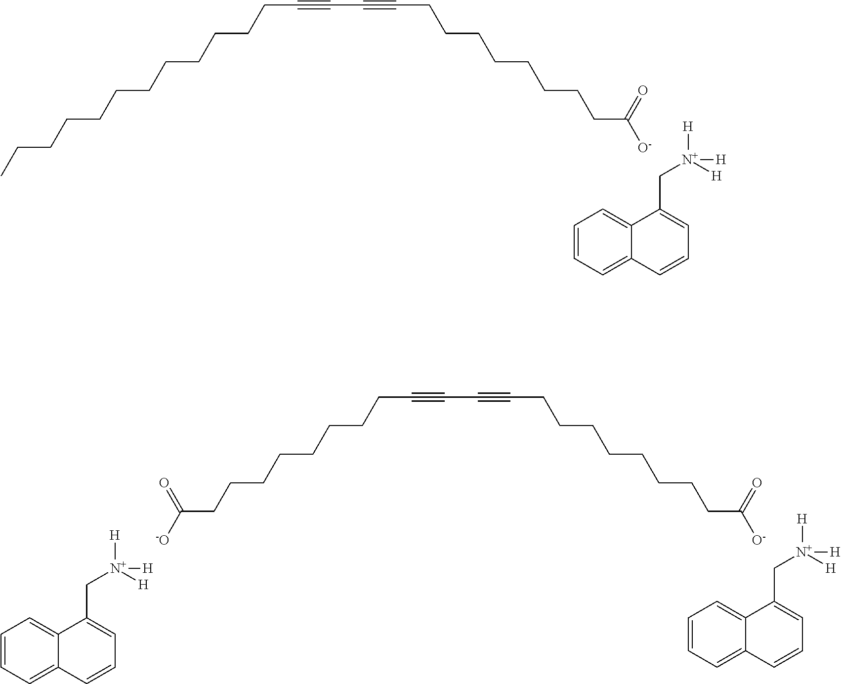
CCCCCCCCCCCCC#CC#CCCCCCCCCC([O-])=O.C(C1=CC=CC2=CC=CC=C12)[N+]([H])([H])[H].C(C1=CC=CC2=CC=CC=C12)[N+]([H])([H])[H].[-O]C(CCCCCCCCC#CC#CCCCCCCCCC([O-])=O)=O.[H][N+]([H])([H])CC1=CC=CC2=CC=CC=C21
